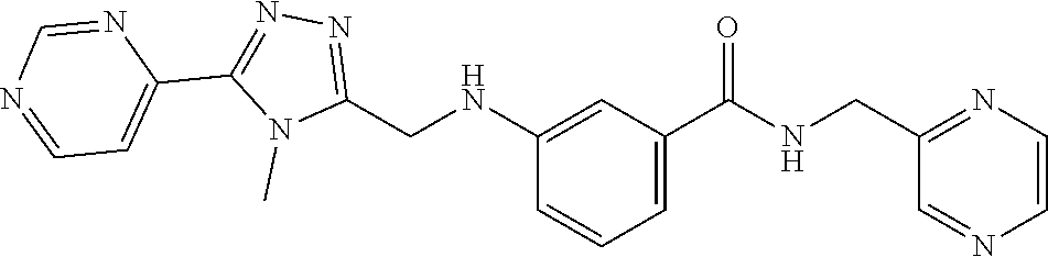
C1(NCC2=NN=C(C3=CC=NC=N3)N2C)=CC(C(NCC2=NC=CN=C2)=O)=CC=C1
